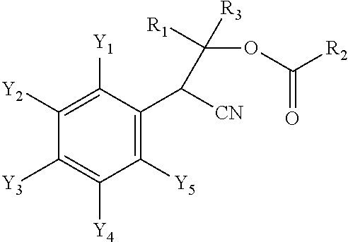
C1([Y5])=C(C([CN])C([R1])([R3])OC([R2])=O)C([Y1])=C([Y2])C([Y3])=C1[Y4]
